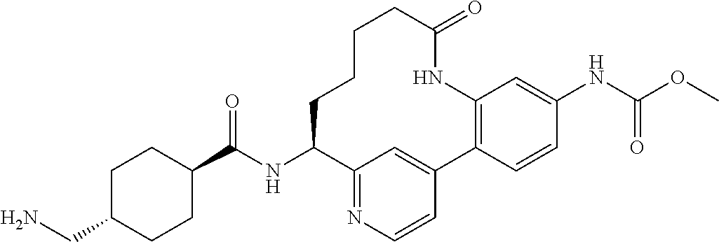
C1(C(NC2C3=NC=CC(=C3)C3=C(C=C(NC(OC)=O)C=C3)NC(=O)CCCC2)=O)CCC(CN)CC1
